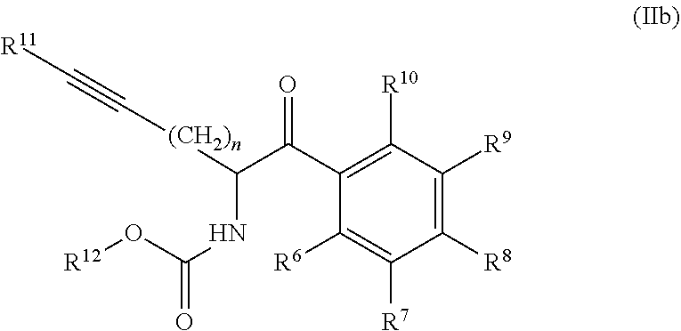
C1([R8])=C([R9])C([R10])=C(C(C([(CH2)n]C#C[R11])NC(=O)O[R12])=O)C([R6])=C1[R7]
